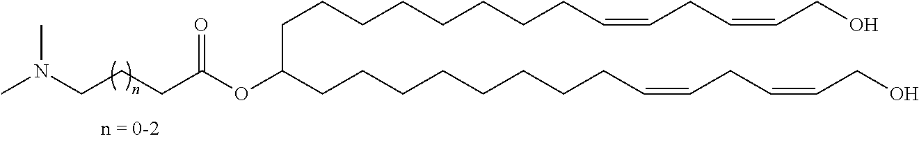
CN(CCCC(OC(CCCCCCCCC=CCC=CCO)CCCCCCCCC=CCC=CCO)=O)C
